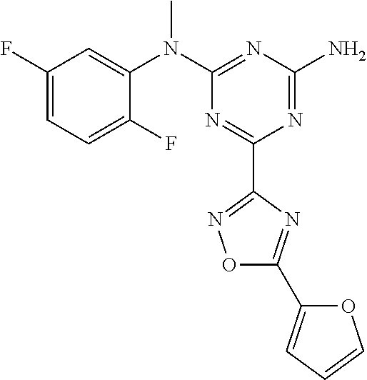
C1(F)=CC=C(F)C(N(C2=NC(N)=NC(C3=NOC(C4=CC=CO4)=N3)=N2)C)=C1
